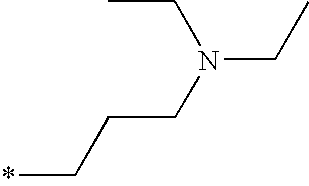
CCN(CC)CCC*
